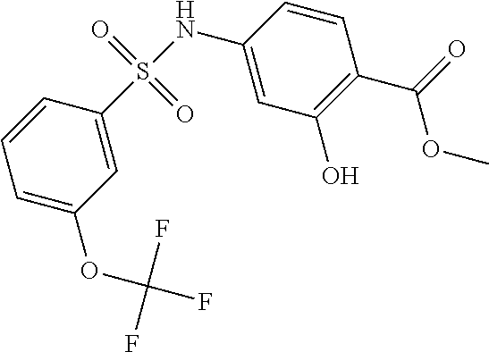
C1(NS(=O)(=O)C2=CC(OC(F)(F)F)=CC=C2)=CC(O)=C(C(=O)OC)C=C1
